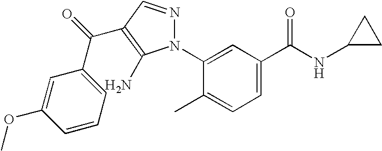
C1=C(N2N=CC(C(=O)C3=CC=CC(OC)=C3)=C2N)C(C)=CC=C1C(NC1CC1)=O
